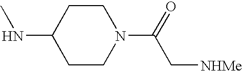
C1CC(NC)CCN1C(=O)C[NHMe]
